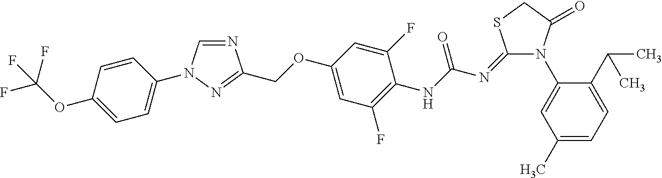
N1=CN(C2=CC=C(OC(F)(F)F)C=C2)N=C1COC1=CC(F)=C(NC(N=C2N(C3=CC(C)=CC=C3C(C)C)C(=O)CS2)=O)C(F)=C1
